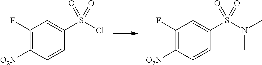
C1(F)=C([O2N])C=CC(S(Cl)(=O)=O)=C1.C1(F)=C([O2N])C=CC(S(N(C)C)(=O)=O)=C1
